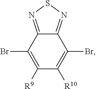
C1([R9])=C(Br)C2=NSN=C2C(Br)=C1[R10]
